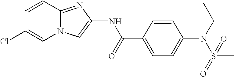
C1=CC2=NC(NC(C3=CC=C(N(CC)S(C)(=O)=O)C=C3)=O)=CN2C=C1Cl
